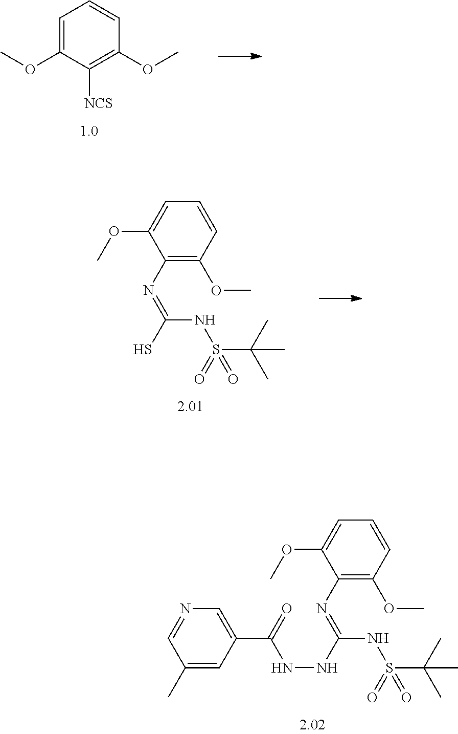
C1=C(OC)C([NCS])=C(OC)C=C1.C1(N=C(S)NS(C(C)(C)C)(=O)=O)=C(OC)C=CC=C1OC.C1(N=C(NNC(=O)C2=CN=CC(C)=C2)NS(C(C)(C)C)(=O)=O)=C(OC)C=CC=C1OC
